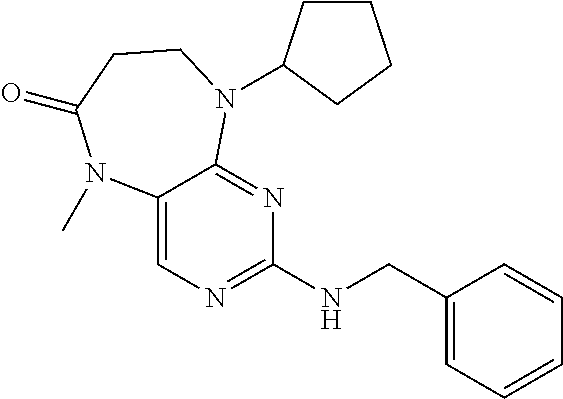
C12=CN=C(NCC3=CC=CC=C3)N=C1N(C1CCCC1)CCC(=O)N2C
